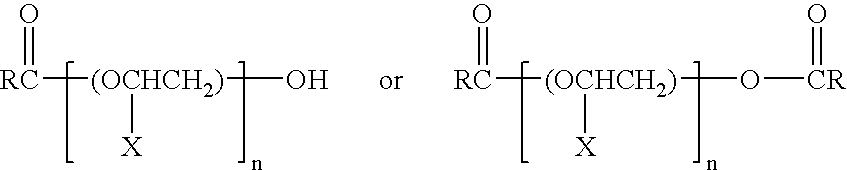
O=[RC][(OCHCH2)](O)[X].O=[RC][(OCHCH2)](O[CR]=O)[X]
